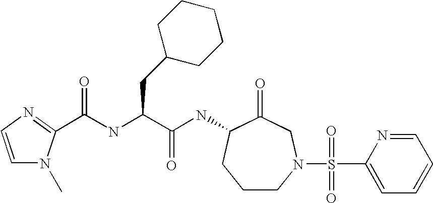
C1CN(S(C2=CC=CC=N2)(=O)=O)CC(=O)C(NC(C(CC2CCCCC2)NC(=O)C2=NC=CN2C)=O)C1
